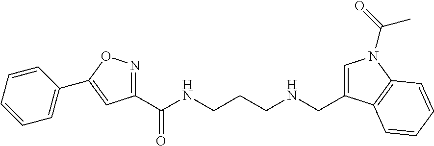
C1=CC=CC=C1C1=CC(C(NCCCNCC2=CN(C(=O)C)C3=C2C=CC=C3)=O)=NO1
